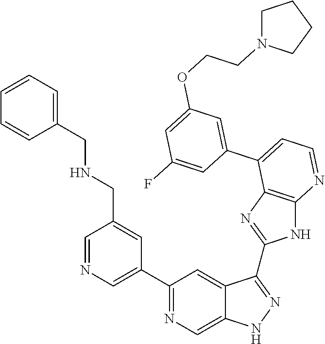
C1(C2=NC=C3C(=C2)C(C2=NC4=C(N2)N=CC=C4C2=CC(OCCN4CCCC4)=CC(F)=C2)=NN3)=CN=CC(CNCC2=CC=CC=C2)=C1
